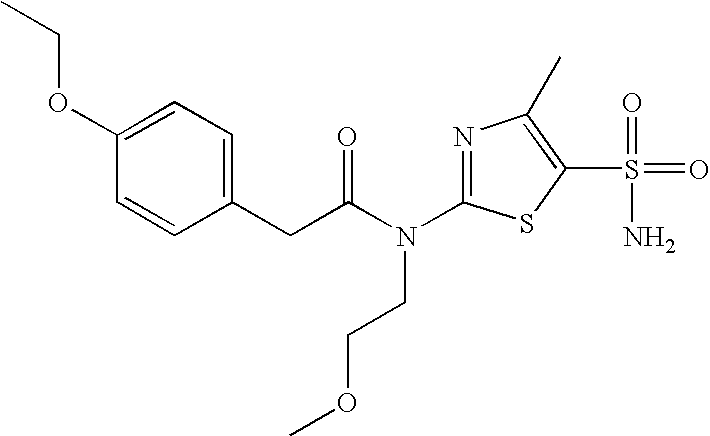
O(CC)C1=CC=C(CC(N(C2=NC(C)=C(S(=O)(N)=O)S2)CCOC)=O)C=C1
